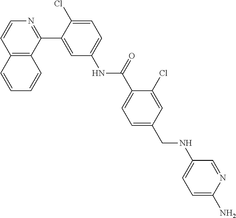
C12=C(C(C3=CC(NC(C4=CC=C(CNC5=CC=C(N)N=C5)C=C4Cl)=O)=CC=C3Cl)=NC=C1)C=CC=C2
